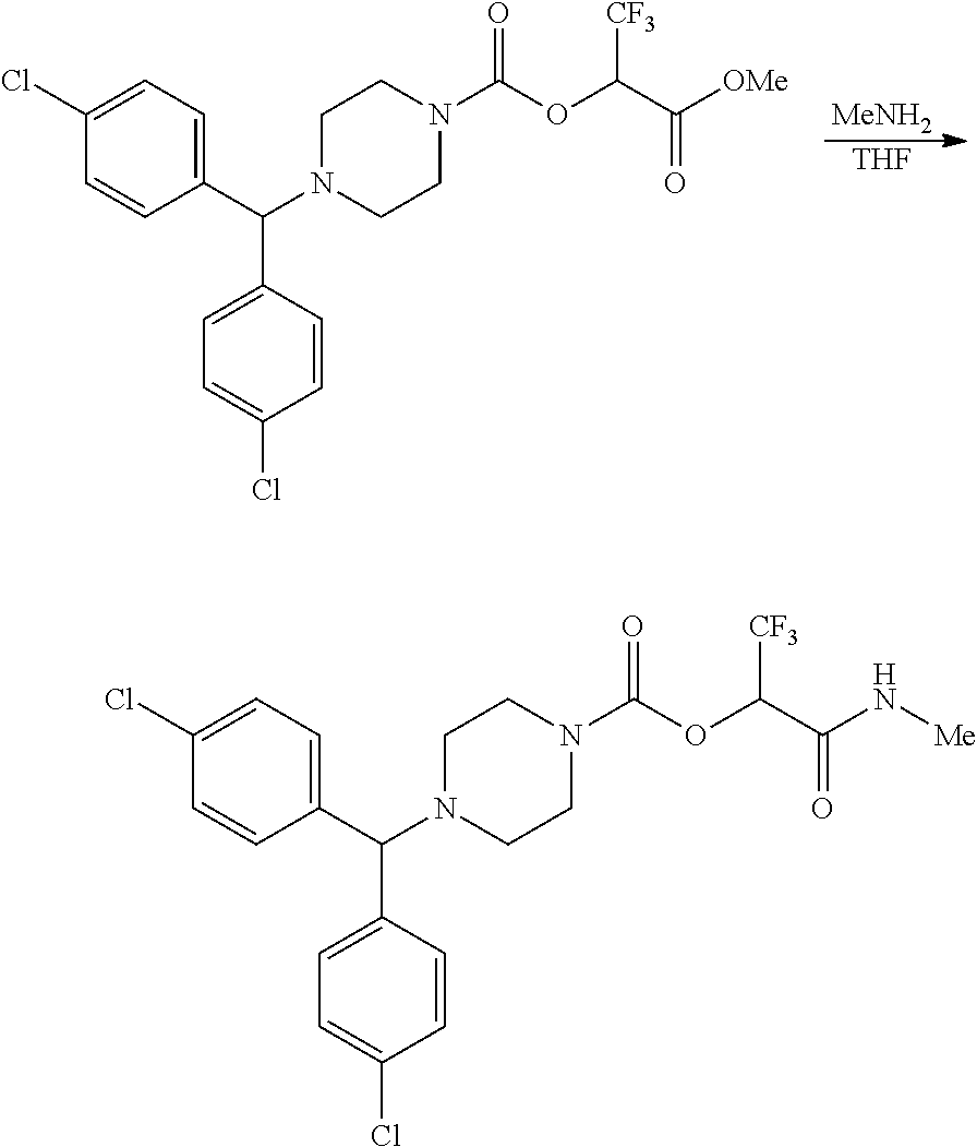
[MeNH2].C1(Cl)=CC=C(C(N2CCN(C(OC(C(=O)[OMe])[CF3])=O)CC2)C2=CC=C(Cl)C=C2)C=C1.[THF].C1(Cl)=CC=C(C(N2CCN(C(OC(C(=O)N[Me])[CF3])=O)CC2)C2=CC=C(Cl)C=C2)C=C1
